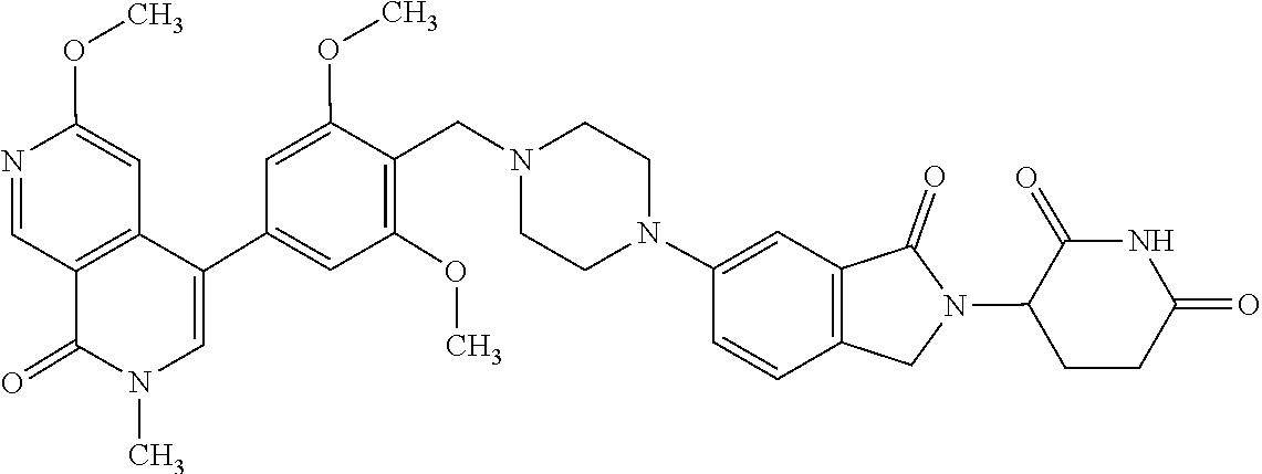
CN1C(=O)C2=C(C(C3=CC(OC)=C(CN4CCN(C5=CC6=C(CN(C7CCC(=O)NC7=O)C6=O)C=C5)CC4)C(OC)=C3)=C1)C=C(OC)N=C2
